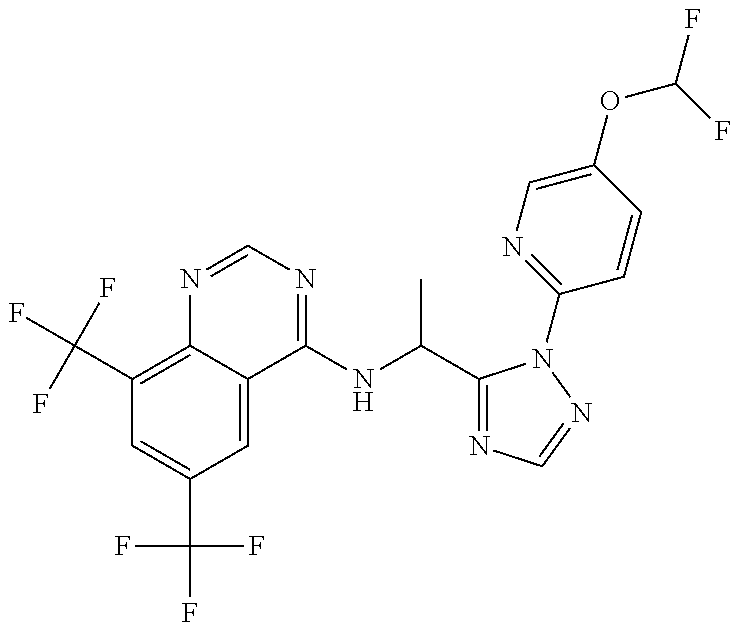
C1(C(F)(F)F)=C2C(=CC(C(F)(F)F)=C1)C(NC(C1=NC=NN1C1=NC=C(OC(F)F)C=C1)C)=NC=N2
